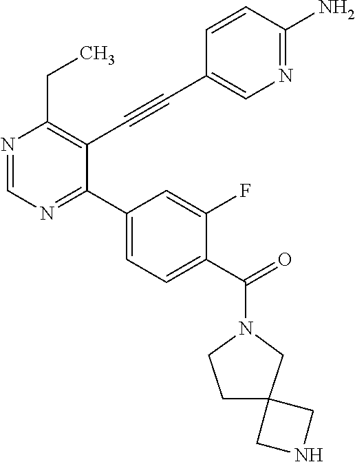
N1=CN=C(C2=CC=C(C(=O)N3CCC4(C3)CNC4)C(F)=C2)C(C#CC2=CN=C(N)C=C2)=C1CC
